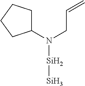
C1(N(CC=C)[Si][Si])CCCC1
